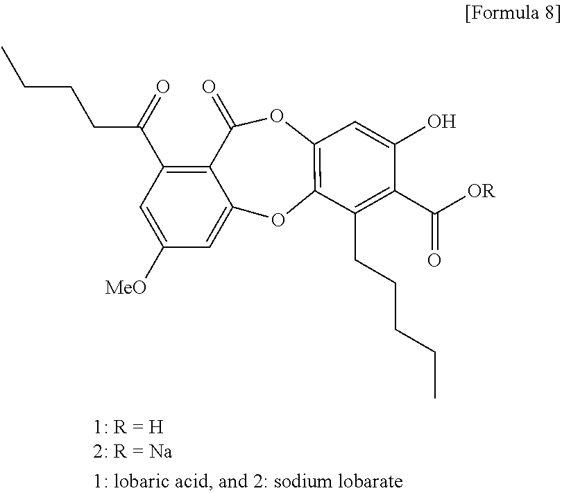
C1(C(=O)CCCC)=C2C(=O)OC3=C(OC2=CC([MeO])=C1)C(CCCCC)=C(C(=O)[OR])C(O)=C3
